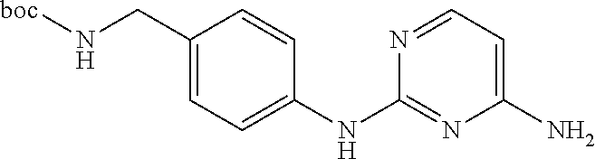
C1(CN[boc])=CC=C(NC2=NC(N)=CC=N2)C=C1
